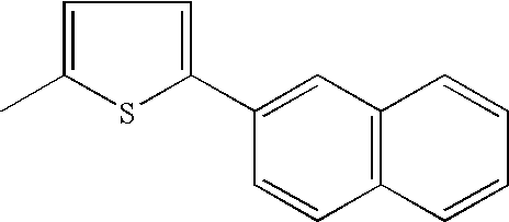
C1=C(C)SC(C2=CC3=C(C=C2)C=CC=C3)=C1
